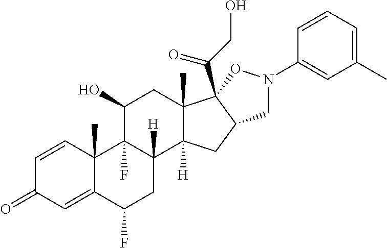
C1=CC2(C)C(=CC1=O)C(F)CC1([H])C2(F)C(O)CC2(C)C1([H])CC1C2(C(CO)=O)ON(C2=CC(C)=CC=C2)C1
